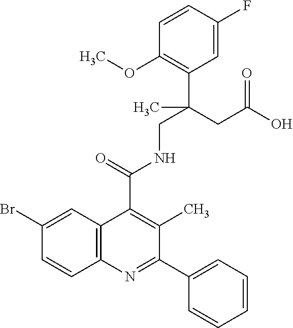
C1=CC2=C(C=C1Br)C(C(=O)NCC(CC(O)=O)(C1=C(OC)C=CC(F)=C1)C)=C(C)C(C1=CC=CC=C1)=N2
